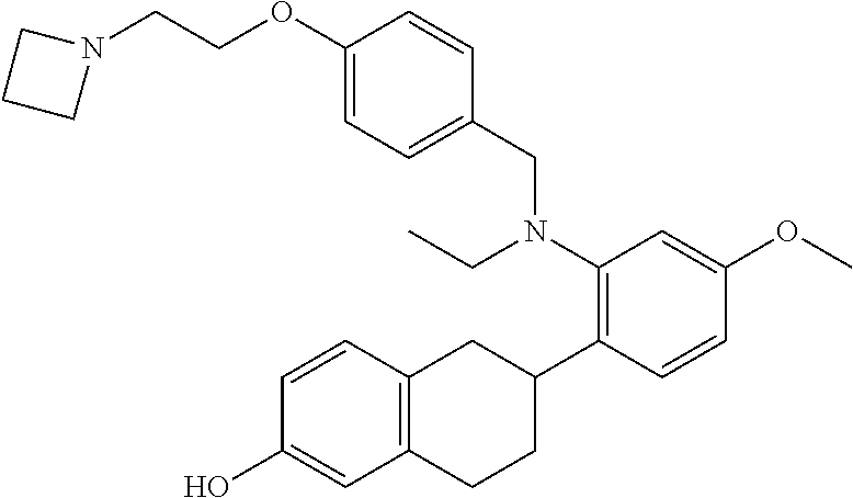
N1(CCOC2=CC=C(CN(C3=C(C4CC5=C(CC4)C=C(O)C=C5)C=CC(OC)=C3)CC)C=C2)CCC1
